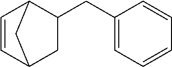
C1(CC2CC3CC2C=C3)=CC=CC=C1
